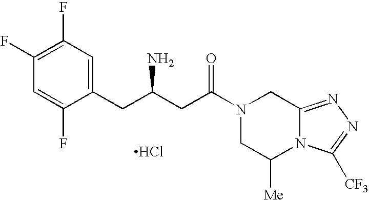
C1(CC(CC(N2CC([Me])N3C(=NN=C3[CF3])C2)=O)N)=CC(F)=C(F)C=C1F.Cl
